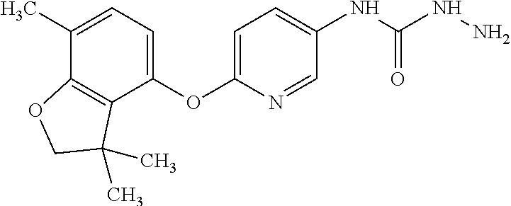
C1(OC2=CC=C(NC(NN)=O)C=N2)=CC=C(C)C2=C1C(C)(C)CO2
